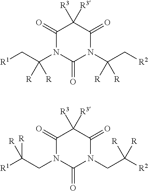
[R1]CC(N1C(=O)N(C(C[R2])([R])[R])C(=O)C([R3])([R3])C1=O)([R])[R].[R1]C(CN1C(=O)N(CC([R2])([R])[R])C(=O)C([R3])([R3])C1=O)([R])[R]
